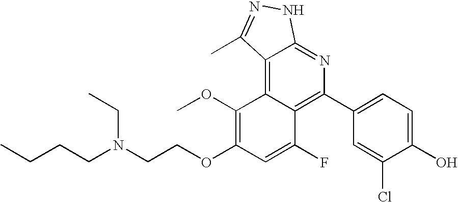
C1(C2=C3C(=C4C(=N2)NN=C4C)C(OC)=C(OCCN(CC)CCCC)C=C3F)=CC=C(O)C(Cl)=C1
